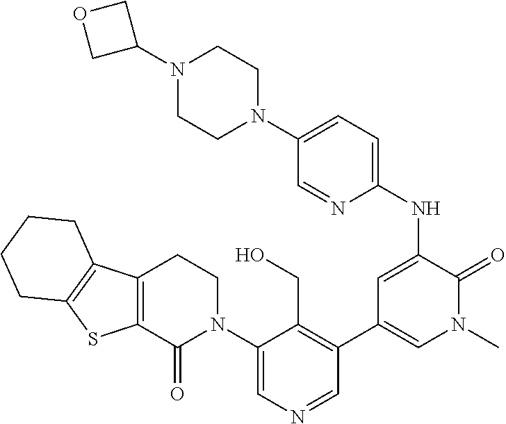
C12=C(C(=O)N(C3=CN=CC(C4=CN(C)C(=O)C(NC5=CC=C(N6CCN(C7COC7)CC6)C=N5)=C4)=C3CO)CC1)SC1=C2CCCC1
